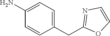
NC1=CC=C(CC2=NC=CO2)C=C1
